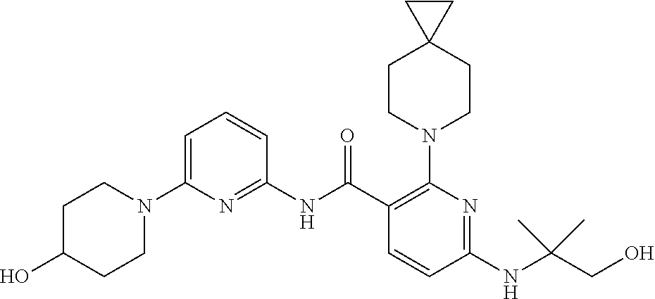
C1(NC(C2=C(N3CCC4(CC3)CC4)N=C(NC(CO)(C)C)C=C2)=O)=NC(N2CCC(O)CC2)=CC=C1
